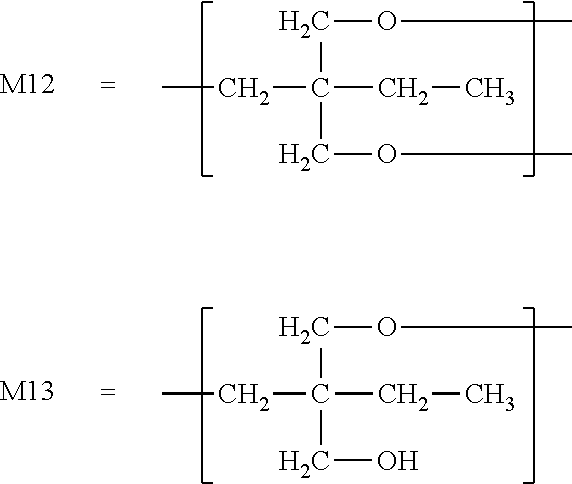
CCC(CC)(COC)COC.[M12].CCC(CC)(COC)CO.[M13]
